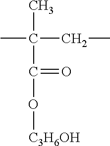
CC(C(O[C3H6OH])=O)(C)CC
